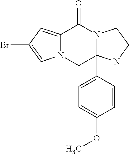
C12=CC(Br)=CN1CC1(C3=CC=C(OC)C=C3)N(C2=O)CCN1
